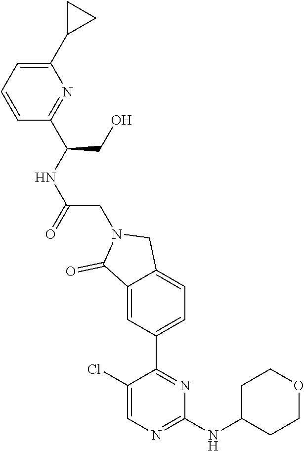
C1=CC=C(C2CC2)N=C1C(CO)NC(CN1C(=O)C2=CC(C3=NC(NC4CCOCC4)=NC=C3Cl)=CC=C2C1)=O
